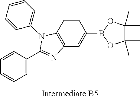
C12=C(C=CC(B3OC(C)(C)C(C)(C)O3)=C1)N(C1=CC=CC=C1)C(C1=CC=CC=C1)=N2
